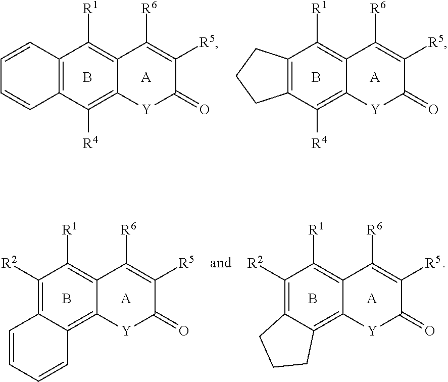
C12=C(C([R4])=C3C(=C1[R1])C([R6])=C([R5])C(=O)[Y]3)C=CC=C2.B.[A].C12=C(C([R4])=C3C(=C1[R1])C([R6])=C([R5])C(=O)[Y]3)CCC2.B.[A].C1([R2])=C2C(=C3C(=C1[R1])C([R6])=C([R5])C(=O)[Y]3)C=CC=C2.B.[A].C1([R2])=C2C(=C3C(=C1[R1])C([R6])=C([R5])C(=O)[Y]3)CCC2.B.[A]
